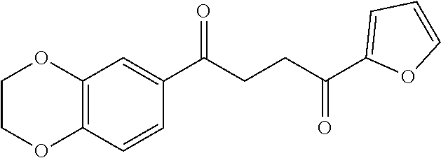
C1(C(CCC(C2=CC=CO2)=O)=O)=CC2=C(C=C1)OCCO2
